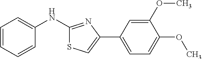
C1=CC=CC(NC2=NC(C3=CC=C(OC)C(OC)=C3)=CS2)=C1
